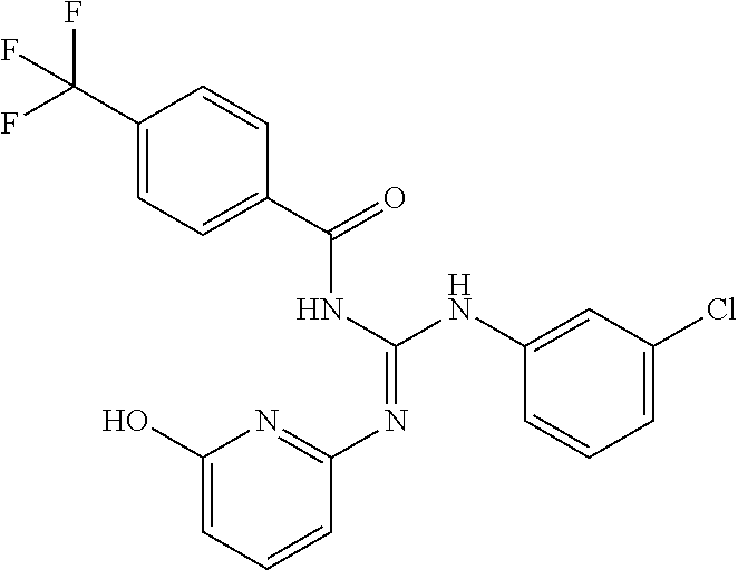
C1(O)=CC=CC(N=C(NC(C2=CC=C(C(F)(F)F)C=C2)=O)NC2=CC(Cl)=CC=C2)=N1
